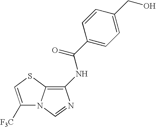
N(C(C1=CC=C(CO)C=C1)=O)C1=C2N(C=N1)C([F3C])=CS2
